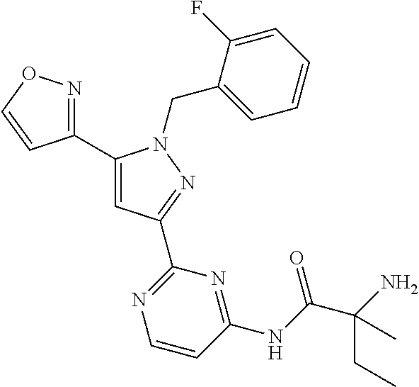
C1(C2=CC(C3=NC=CC(NC(C(N)(CC)C)=O)=N3)=NN2CC2=CC=CC=C2F)=NOC=C1
